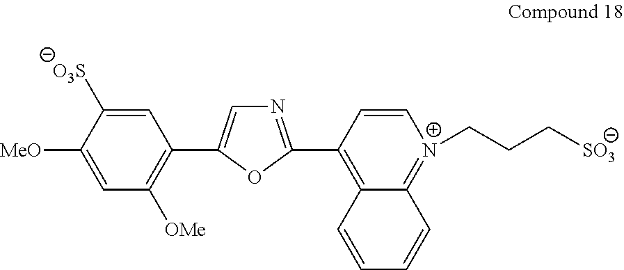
C1=C([MeO])C([O3S])=CC(C2=CN=C(C3=C4C(=[N+](CCC[SO3])C=C3)C=CC=C4)O2)=C1[OMe]
